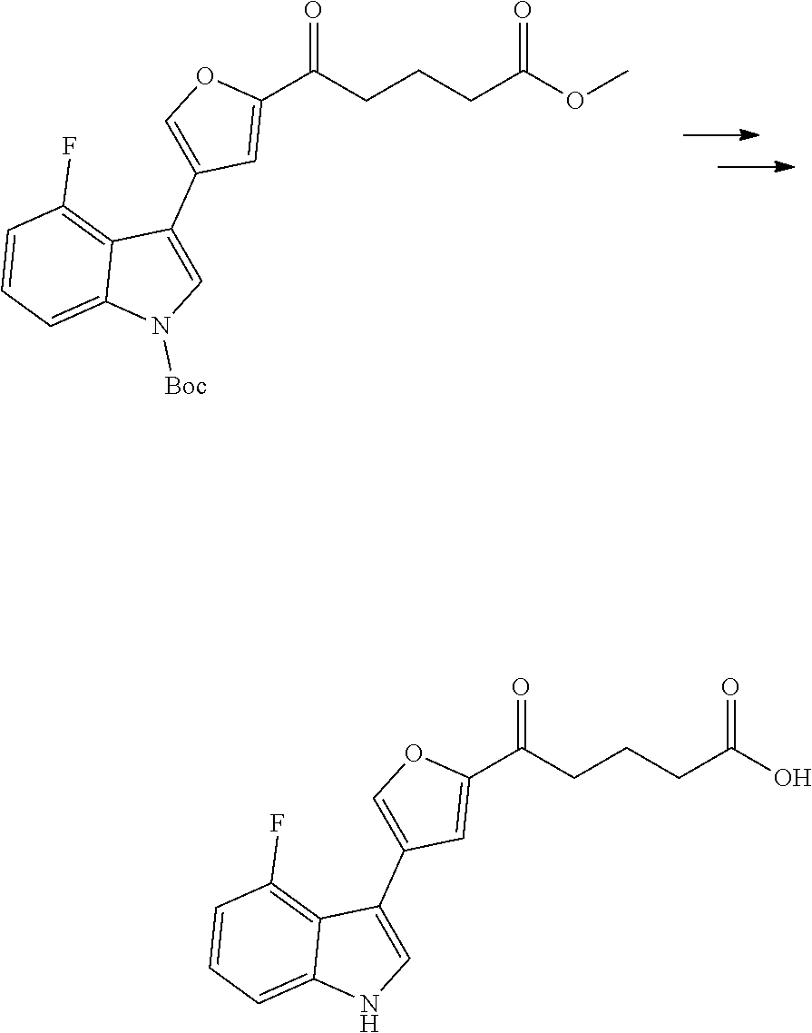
C1=CC=C2C(=C1F)C(C1=COC(C(=O)CCCC(=O)OC)=C1)=CN2[Boc].C1=CC=C2C(=C1F)C(C1=COC(C(=O)CCCC(=O)O)=C1)=CN2
